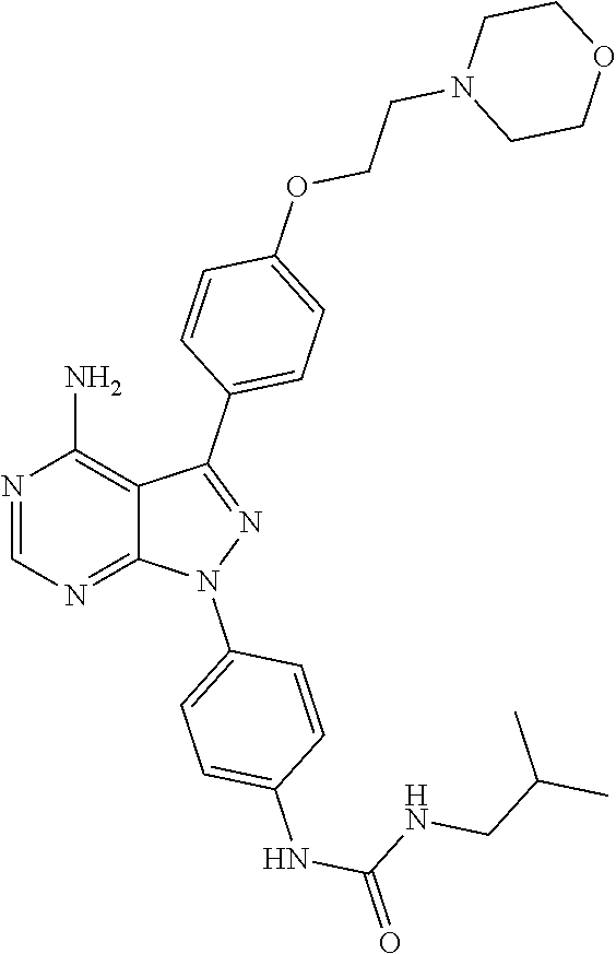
N1=CN=C2C(=C1N)C(C1=CC=C(OCCN3CCOCC3)C=C1)=NN2C1=CC=C(NC(NCC(C)C)=O)C=C1
